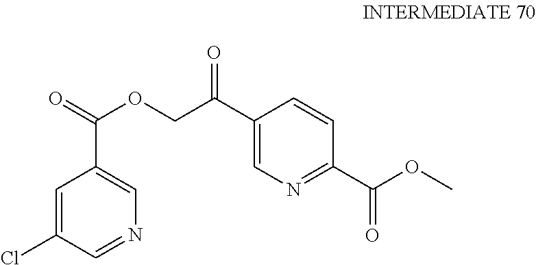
O=C(OCC(C1=CN=C(C(OC)=O)C=C1)=O)C1=CN=CC(Cl)=C1
